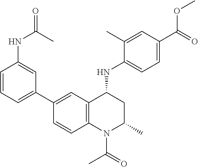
C1(NC2CC(C)N(C(C)=O)C3=C2C=C(C2=CC=CC(NC(=O)C)=C2)C=C3)=CC=C(C(OC)=O)C=C1C
